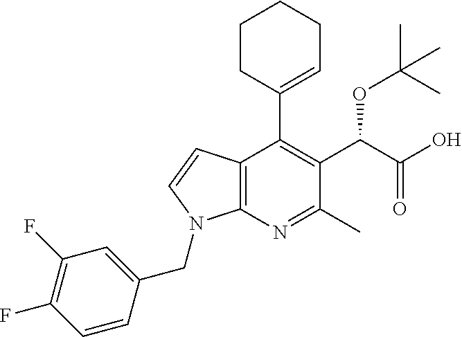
C1=CC(CN2C3=C(C(C4=CCCCC4)=C(C(OC(C)(C)C)C(O)=O)C(C)=N3)C=C2)=CC(F)=C1F
